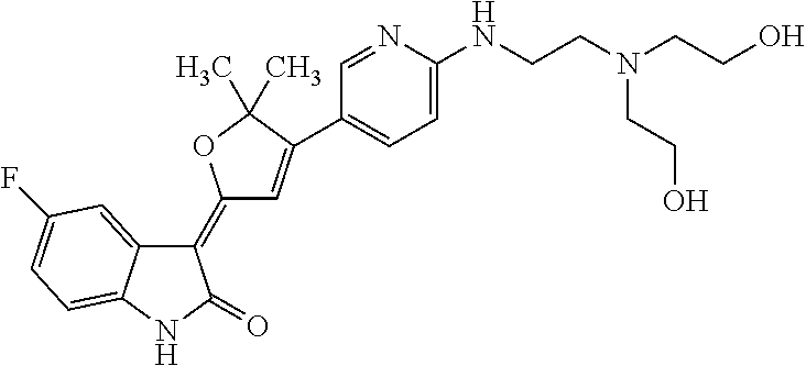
C1(=C2C=C(C3=CC=C(NCCN(CCO)CCO)N=C3)C(C)(C)O2)C2=CC(F)=CC=C2NC1=O
